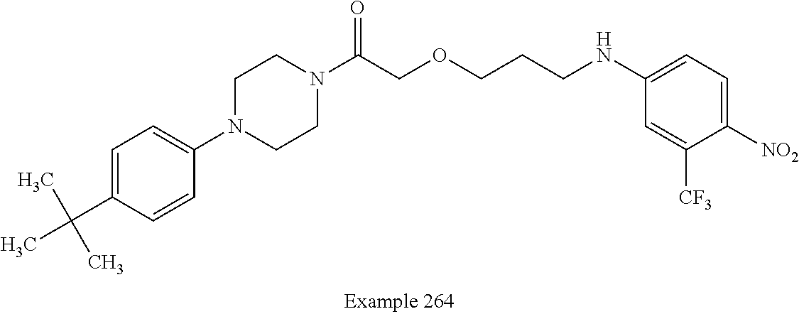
C1=C(C(C)(C)C)C=CC(N2CCN(C(COCCCNC3=CC=C([NO2])C([CF3])=C3)=O)CC2)=C1
